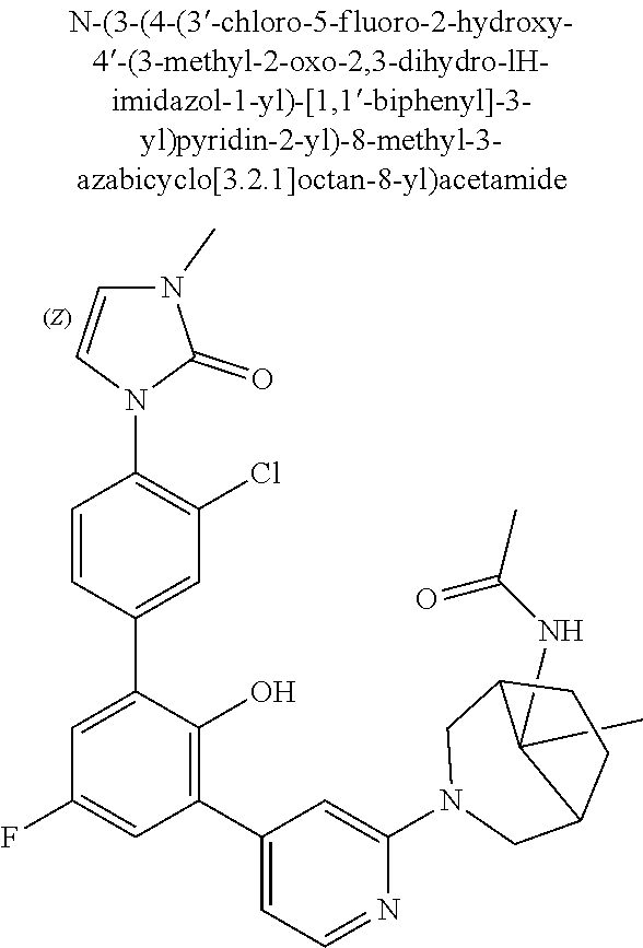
O=C(NC1(C)C2CN(C3=CC(C4=C(O)C(C5=CC(Cl)=C(N6C=CN(C)C6=O)C=C5)=CC(F)=C4)=CC=N3)CC1CC2)C
